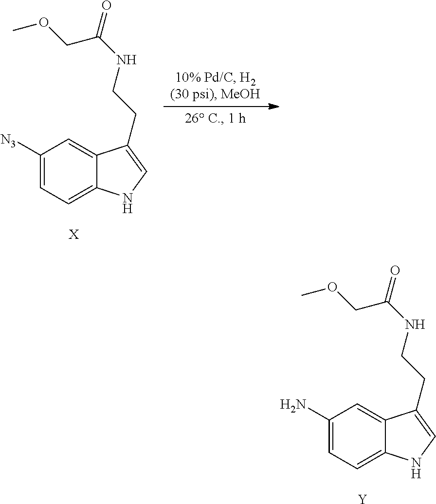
C1(N)=CC=C2C(=C1)C(CCNC(=O)COC)=CN2.[Y].C1([N3])=CC=C2C(=C1)C(CCNC(=O)COC)=CN2.[X]
